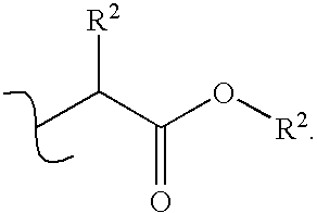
C(O[R2])(=O)C([R2])C
